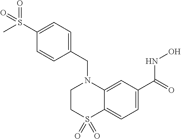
C1CS(=O)(=O)C2=CC=C(C(=O)NO)C=C2N1CC1=CC=C(S(=O)(C)=O)C=C1
